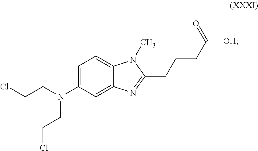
C1=C(N(CCCl)CCCl)C=C2C(=C1)N(C)C(CCCC([OH])=O)=N2
